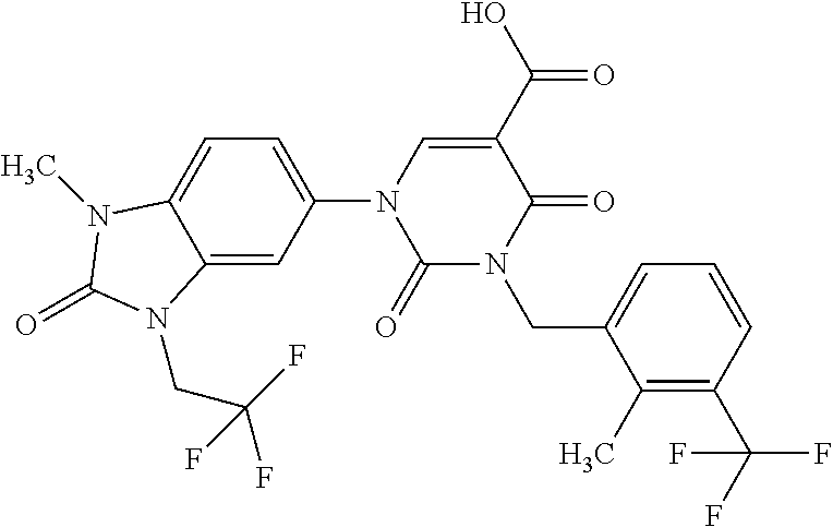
C1(=O)N(CC2=CC=CC(C(F)(F)F)=C2C)C(=O)C(C(O)=O)=CN1C1=CC=C2C(=C1)N(CC(F)(F)F)C(=O)N2C
